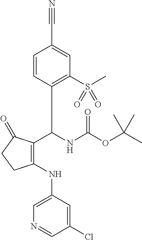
C1=C(NC2=C(C(NC(OC(C)(C)C)=O)C3=C(S(C)(=O)=O)C=C(C#N)C=C3)C(=O)CC2)C=C(Cl)C=N1
